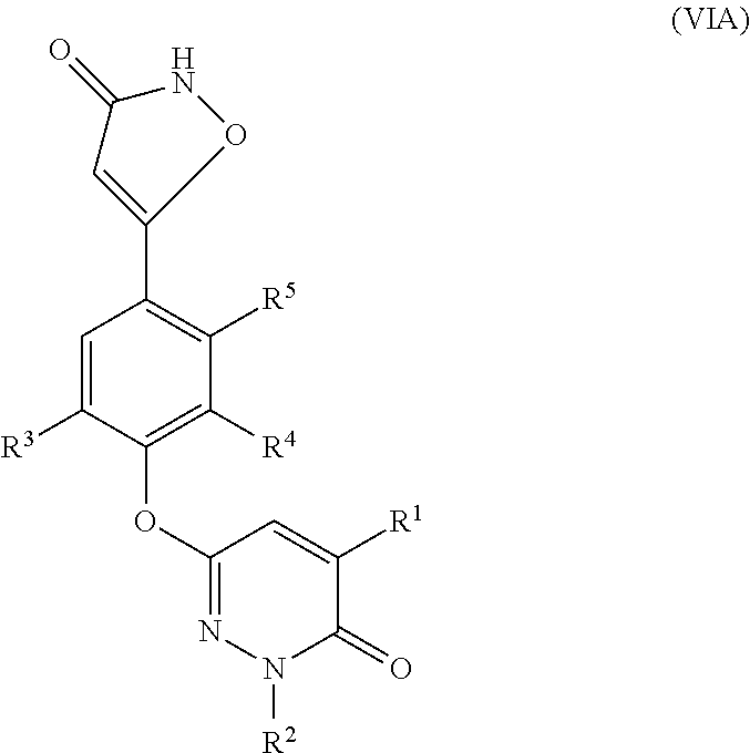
C1=C([R3])C(OC2=NN([R2])C(=O)C([R1])=C2)=C([R4])C([R5])=C1C1=CC(=O)NO1
